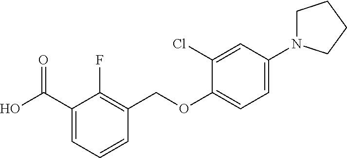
C1(C(O)=O)=CC=CC(COC2=CC=C(N3CCCC3)C=C2Cl)=C1F
